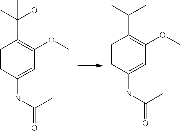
C1=CC(NC(=O)C)=CC(OC)=C1C(C)(O)C.C1=CC(NC(=O)C)=CC(OC)=C1C(C)C
